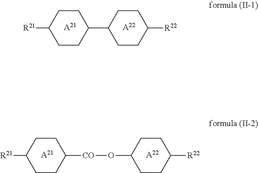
C1([R21])CCC(C2CCC([R22])CC2)CC1.[A21].[A22].C1([R21])CCC([CO]OC2CCC([R22])CC2)CC1.[A21].[A22]
